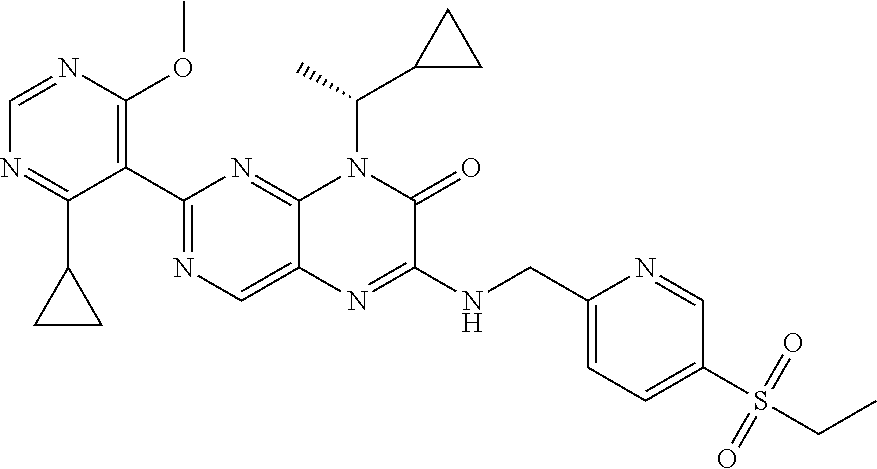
C1=NC(OC)=C(C2=NC=C3C(=N2)N(C(C)C2CC2)C(=O)C(NCC2=CC=C(S(CC)(=O)=O)C=N2)=N3)C(C2CC2)=N1
